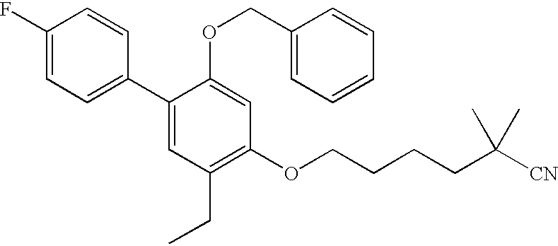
C1(C2=CC=C(F)C=C2)=CC(CC)=C(OCCCCC([CN])(C)C)C=C1OCC1=CC=CC=C1
